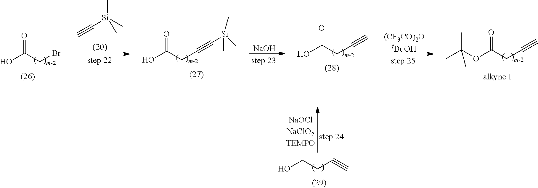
OC(CBr)=O.C([Si](C)(C)C)#C.C([Si](C)(C)C)#CCC(O)=O.[NaOH].C#CCC(O)=O.[(CF3CO)2OtBuOH].C#CCC(OC(C)(C)C)=O.C#CCCO
